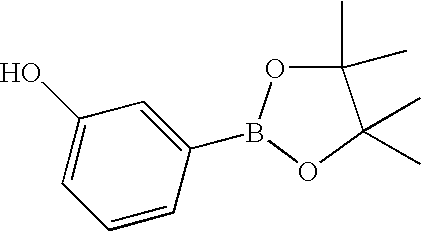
C1=CC(B2OC(C)(C)C(C)(C)O2)=CC(O)=C1
